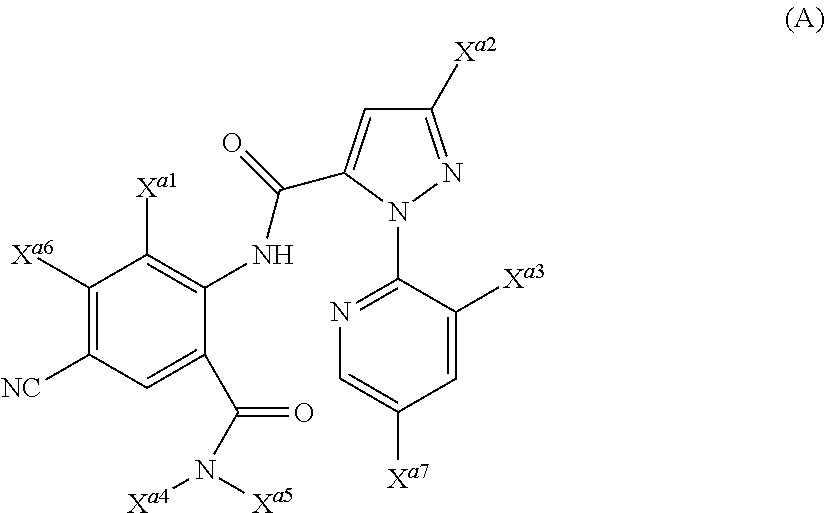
C1([Xa6])=C([NC])C=C(C(N([Xa4])[Xa5])=O)C(NC(=O)C2=CC([Xa2])=NN2C2=NC=C([Xa7])C=C2[Xa3])=C1[Xa1]
